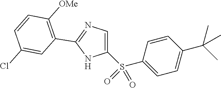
C1(S(C2=CC=C(C(C)(C)C)C=C2)(=O)=O)=CN=C(C2=C([OMe])C=CC(Cl)=C2)N1
